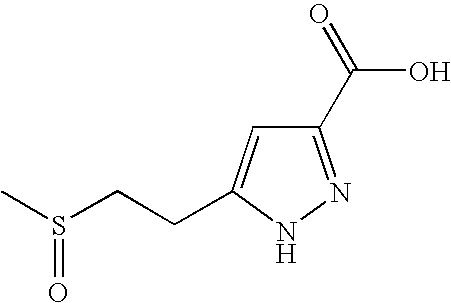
C1(C(=O)O)=NNC(CCS(C)=O)=C1
